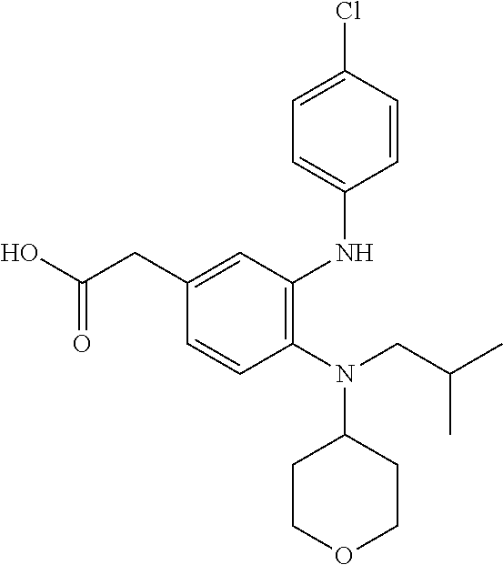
C1=CC(N(CC(C)C)C2CCOCC2)=C(NC2=CC=C(Cl)C=C2)C=C1CC(O)=O
